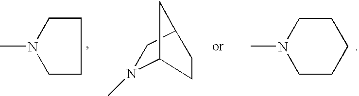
C12N(C)CC(C1)CC2.C1CN(C)CC1.CN1CCCCC1
